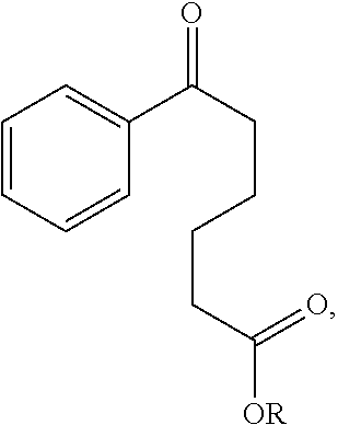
C1=CC=CC(C(CCCCC([OR])=O)=O)=C1
